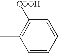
C1=CC=CC([COOH])=C1C
